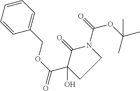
O(C(C1(O)C(=O)N(C(OC(C)(C)C)=O)CC1)=O)CC1=CC=CC=C1
